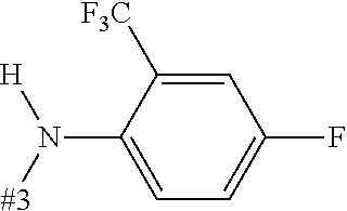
[#3]N(C1=CC=C(F)C=C1[F3C])[H]
